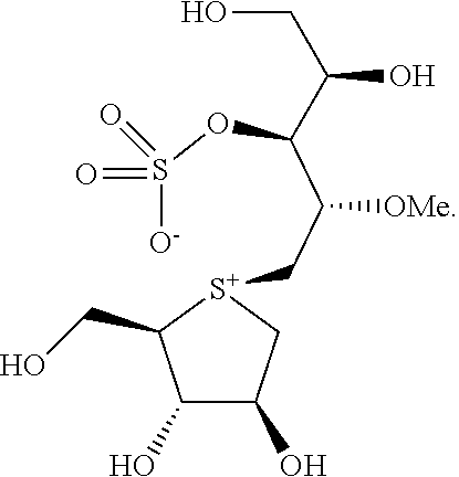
C(C(C(C[S+]1CC(O)C(O)C1CO)[OMe])OS([O-])(=O)=O)(CO)O
